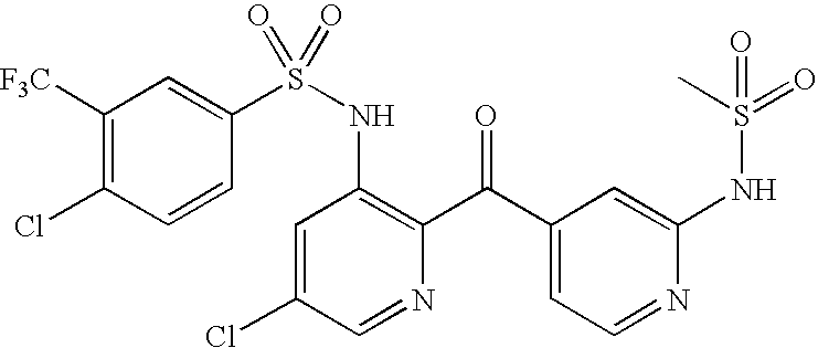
C1([F3C])=C(Cl)C=CC(S(NC2=C(C(C3=CC=NC(NS(C)(=O)=O)=C3)=O)N=CC(Cl)=C2)(=O)=O)=C1
